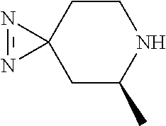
C1CNC(C)CC12N=N2
